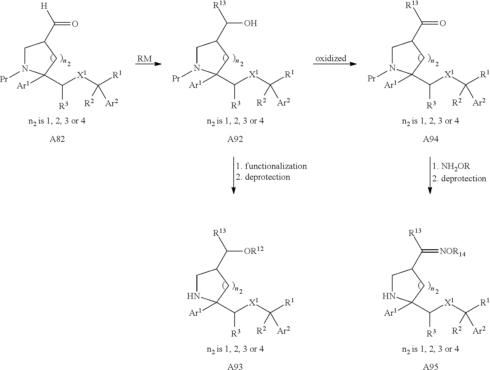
[A82].[RM].[A92].[oxidized].[A94].[Ar1]C1(C([X1]C([R1])([Ar2])[R2])[R3])N([Pr])CC(C([H])=O)C1.[Ar1]C1(C([X1]C([R1])([Ar2])[R2])[R3])N([Pr])CC(C([R13])O)C1.[Ar1]C1(C([X1]C([R1])([Ar2])[R2])[R3])N([Pr])CC(C([R13])=O)C1.[A93].[A95].[Ar1]C1(C([X1]C([R1])([Ar2])[R2])[R3])NCC(C([R13])[OR12])C1.[Ar1]C1(C([X1]C([R1])([Ar2])[R2])[R3])NCC(C([R13])=[NOR14])C1
